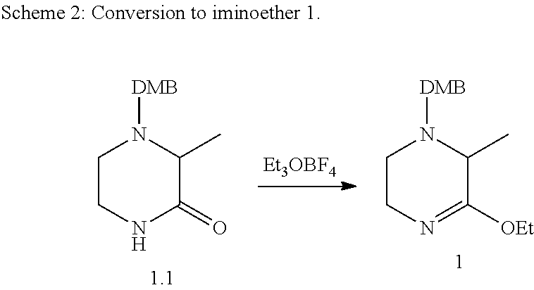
C1CNC(=O)C(C)N1[DMB].C1CN=C([OEt])C(C)N1[DMB]
